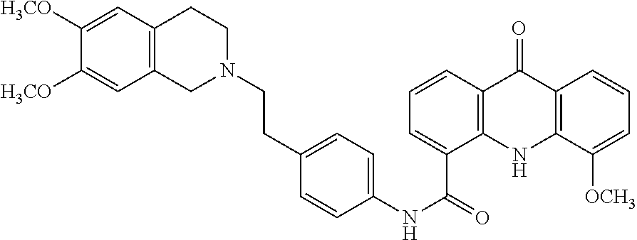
C1([H3CO])=CC2=C(C=C1[H3CO])CN(CCC1=CC=C(NC(C3=CC=CC4=C3NC3=C(C4=O)C=CC=C3[OCH3])=O)C=C1)CC2
